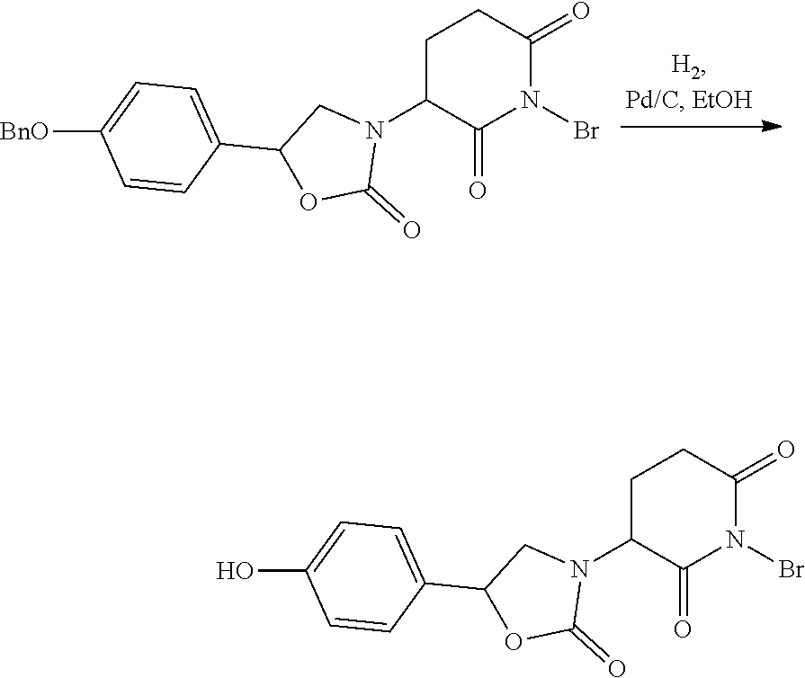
C1C(N2CC(C3=CC=C([BnO])C=C3)OC2=O)C(=O)N(Br)C(=O)C1.C1C(N2CC(C3=CC=C(O)C=C3)OC2=O)C(=O)N(Br)C(=O)C1
